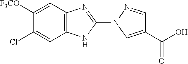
C1(Cl)=CC2=C(N=C(N3C=C(C(=O)O)C=N3)N2)C=C1[F3CO]
